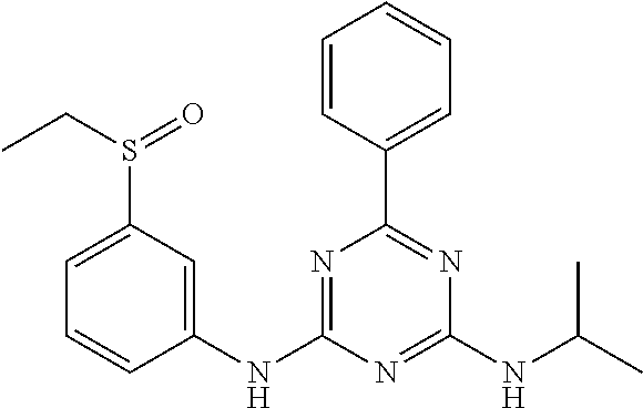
C1(NC2=NC(C3=CC=CC=C3)=NC(NC(C)C)=N2)=CC(S(=O)CC)=CC=C1
